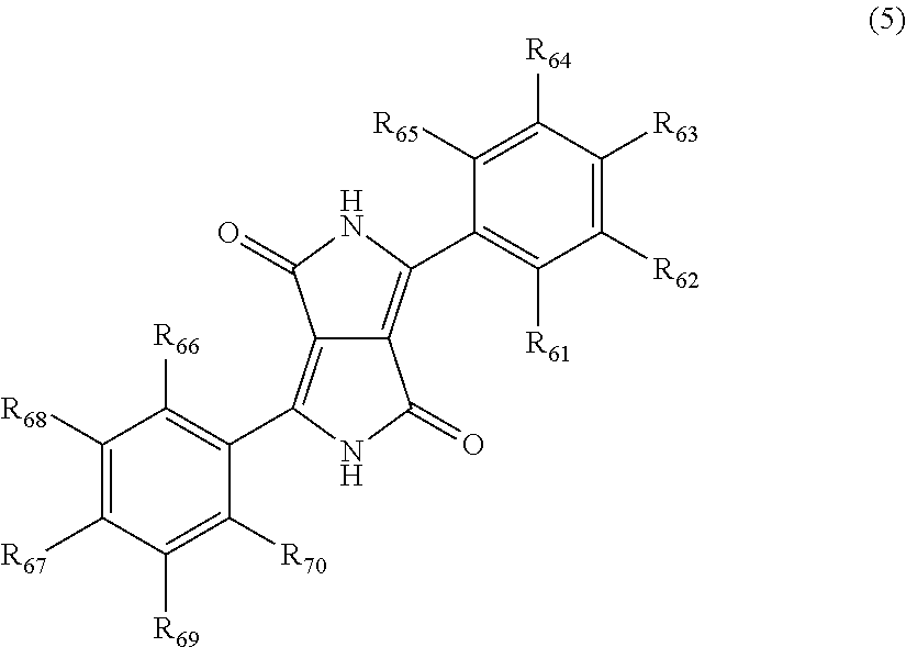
C1(C2=C([R61])C([R62])=C([R63])C([R64])=C2[R65])=C2C(=C(C3=C([R66])C([R68])=C([R67])C([R69])=C3[R70])NC2=O)C(=O)N1
